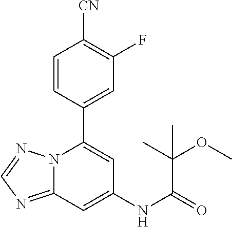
C12=NC=NN1C(C1=CC(F)=C([CN])C=C1)=CC(NC(=O)C(OC)(C)C)=C2
